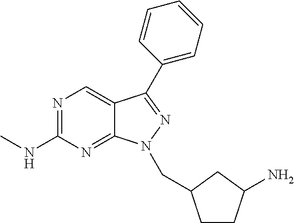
N1=C(NC)N=C2C(=C1)C(C1=CC=CC=C1)=NN2CC1CCC(N)C1
